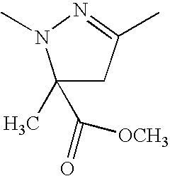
C1(C)(C([OCH3])=O)CC(C)=NN1C
